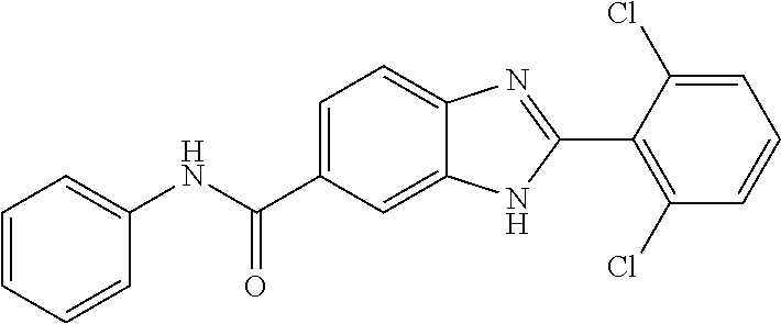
C1(NC(C2=CC=C3C(=C2)NC(C2=C(Cl)C=CC=C2Cl)=N3)=O)=CC=CC=C1
